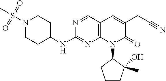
N1(S(C)(=O)=O)CCC(NC2=NC3=C(C=N2)C=C(CC#N)C(=O)N3C2CCCC2(C)O)CC1
